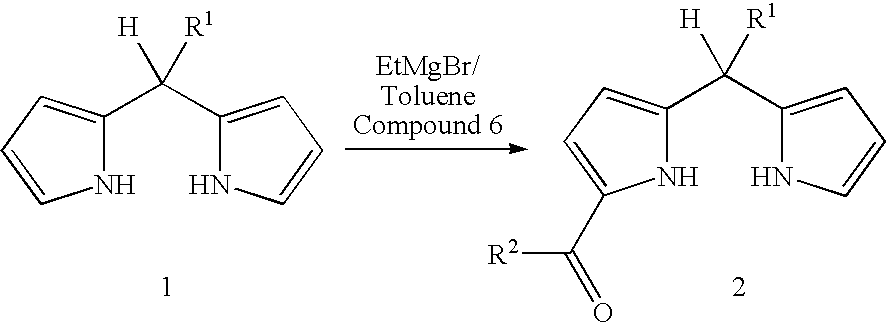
N1C(C(C2=CC=CN2)([H])[R1])=CC=C1.N1C(C(C2=CC=CN2)([H])[R1])=CC=C1C(=O)[R2]
